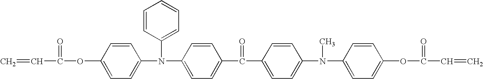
C=CC(=O)OC1=CC=C(N(C2=CC=C(C(C3=CC=C(N(C4=CC=C(OC(=O)C=C)C=C4)C)C=C3)=O)C=C2)C2=CC=CC=C2)C=C1
